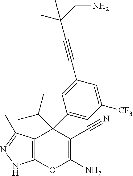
C12=C(C(C)=NN1)C(C1=CC([CF3])=CC(C#CC(C)(CN)C)=C1)(C(C)C)C(C#N)=C(N)O2
